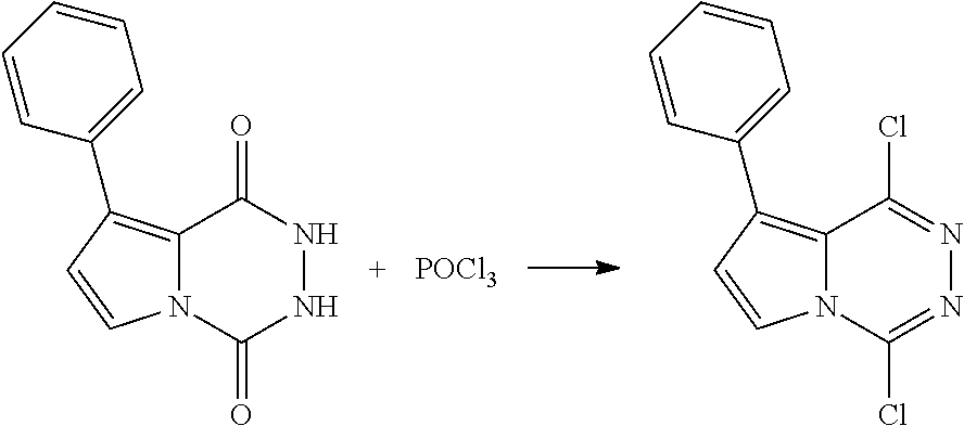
C12=C(C3=CC=CC=C3)C=CN1C(=O)NNC2=O.[POCl3].C12=C(C3=CC=CC=C3)C=CN1C(Cl)=NN=C2Cl
